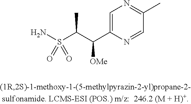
NS(C(C(C1=CN=C(C)C=N1)[OMe])C)(=O)=O
